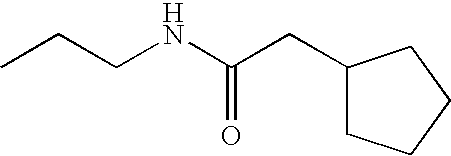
CCCNC(=O)CC1CCCC1
